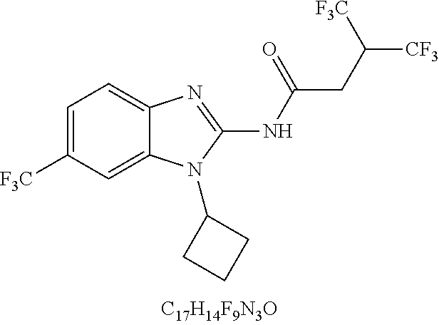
C1=C([CF3])C=C2C(=C1)N=C(NC(CC([CF3])[CF3])=O)N2C1CCC1
